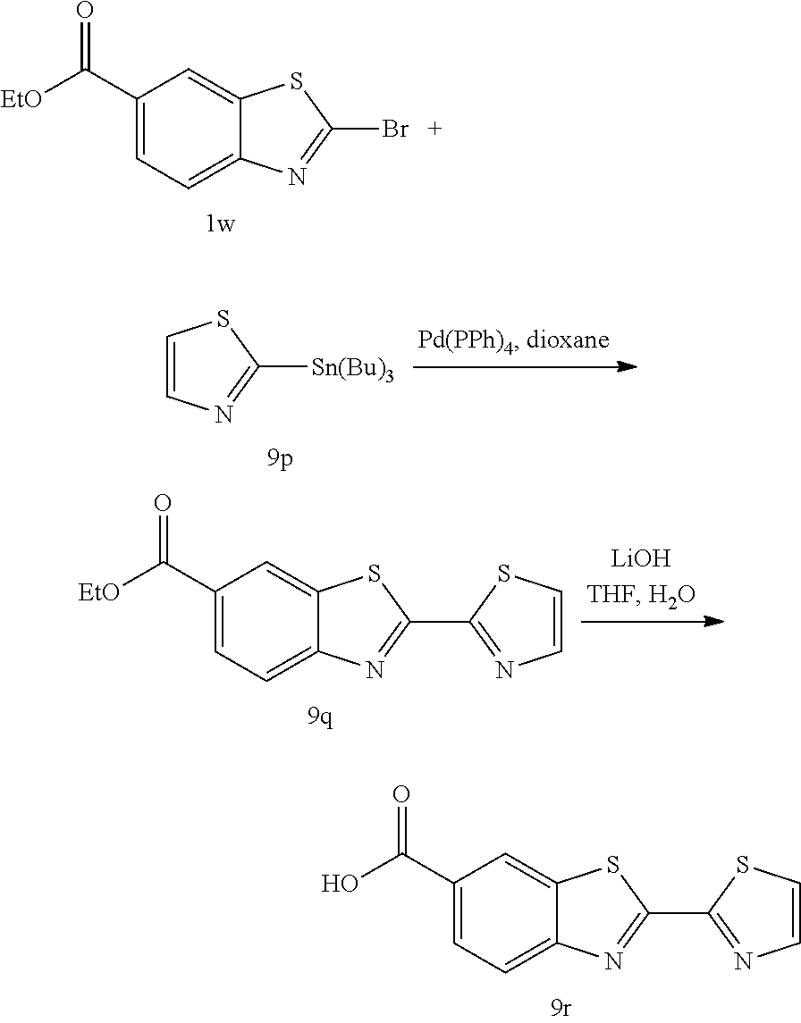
C1(C([EtO])=O)=CC=C2C(=C1)SC(Br)=N2.C1=CN=C([Sn(Bu)3])S1.C1(C(O)=O)=CC=C2C(=C1)SC(C1=NC=CS1)=N2.C1(C([EtO])=O)=CC=C2C(=C1)SC(C1=NC=CS1)=N2
